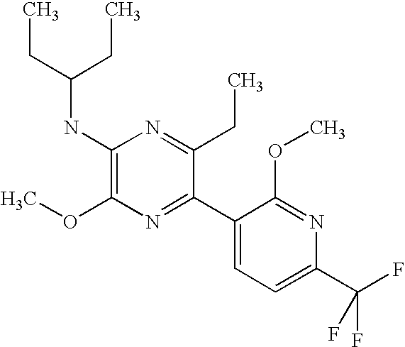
CCC(NC1=C(OC)N=C(C2=CC=C(C(F)(F)F)N=C2OC)C(CC)=N1)CC
